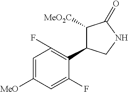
C1=C([MeO])C=C(F)C(C2C([MeO2C])C(=O)NC2)=C1F
